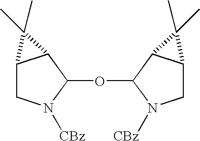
C12CN([CBz])C(OC3N([CBz])CC4C3C4(C)C)C1C2(C)C
